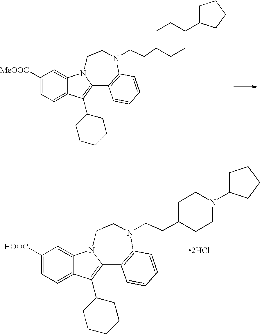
C1([MeOOC])=CC=C2C(=C1)N1C(=C2C2CCCCC2)C2=C(N(CCC3CCC(C4CCCC4)CC3)CC1)C=CC=C2.C1([HOOC])=CC=C2C(=C1)N1C(=C2C2CCCCC2)C2=C(N(CCC3CCN(C4CCCC4)CC3)CC1)C=CC=C2.[2HCl]
